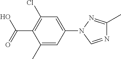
C1(C)=CC(N2C=NC(C)=N2)=CC(Cl)=C1C(=O)O
